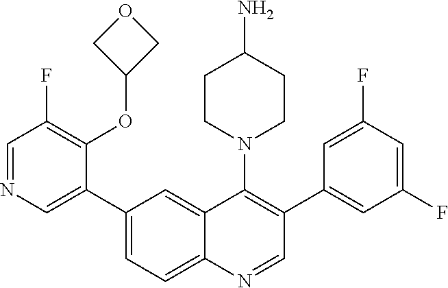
C1=NC=C(C2=CC=C3C(=C2)C(N2CCC(N)CC2)=C(C2=CC(F)=CC(F)=C2)C=N3)C(OC2COC2)=C1F
